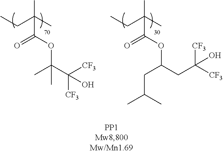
CCC(C)(C)C(OC(C)(C)C(O)([CF3])[CF3])=O.CCC(C)(C)C(OC(CC(C)C)CC(O)([CF3])[CF3])=O
